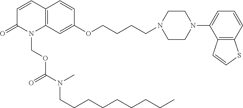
C12=C(C=C(OCCCCN3CCN(C4=CC=CC5=C4C=CS5)CC3)C=C1)N(COC(N(CCCCCCCCC)C)=O)C(=O)C=C2
